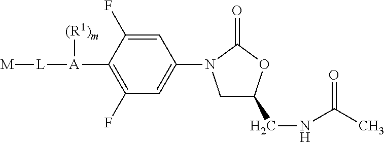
N(CC1CN(C2=CC(F)=C([A]([(R1)m])[L][M])C(F)=C2)C(=O)O1)C(C)=O
